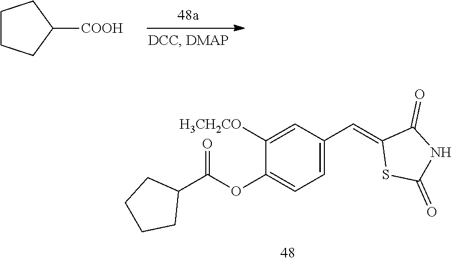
C1CCC([COOH])C1.C1(C(OC2=CC=C(C=C3SC(=O)NC3=O)C=C2[H3CH2CO])=O)CCCC1
